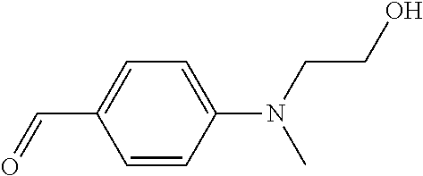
C1=CC(N(CCO)C)=CC=C1C=O
